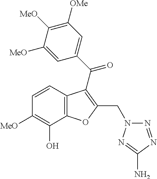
C12=C(C(O)=C([MeO])C=C1)OC(CN1N=NC(N)=N1)=C2C(C1=CC([OMe])=C([MeO])C([MeO])=C1)=O
